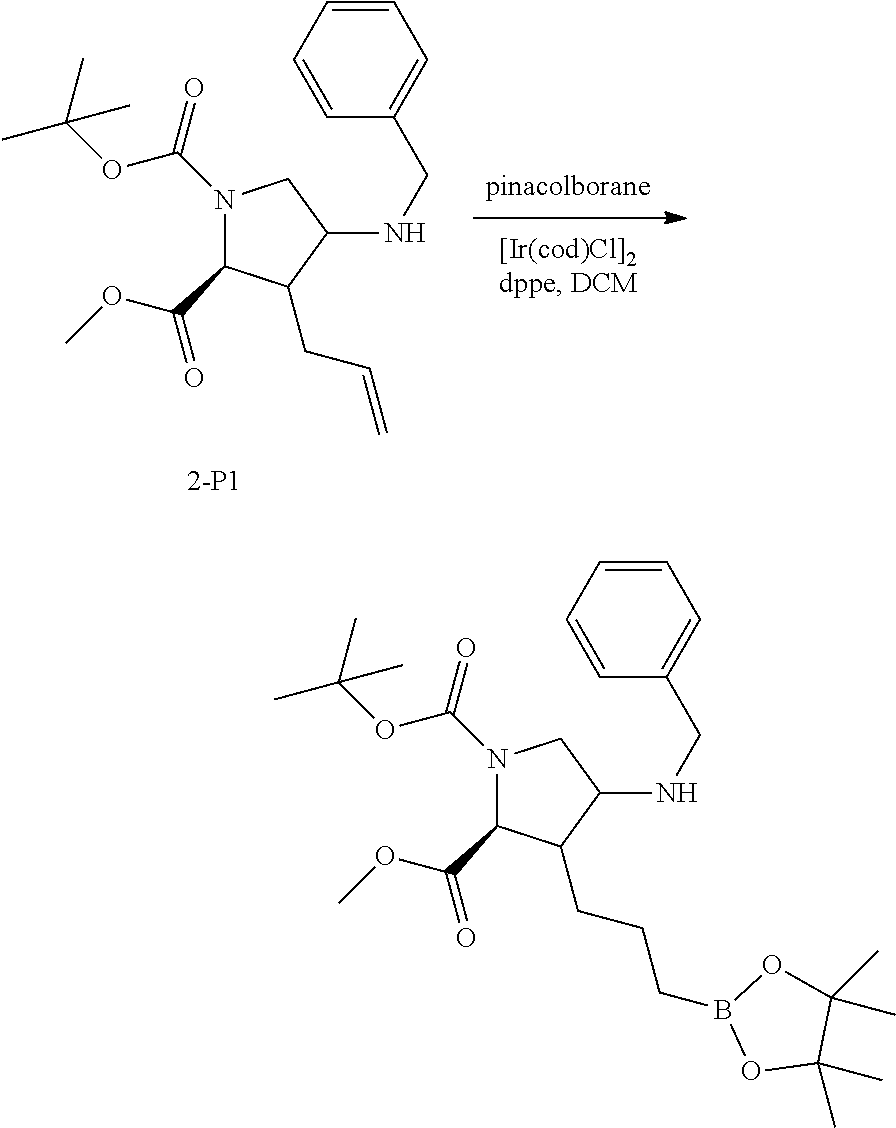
N1(C(=O)OC(C)(C)C)C(C(=O)OC)C(CC=C)C(NCC2=CC=CC=C2)C1.N1(C(=O)OC(C)(C)C)C(C(=O)OC)C(CCCB2OC(C)(C)C(C)(C)O2)C(NCC2=CC=CC=C2)C1
